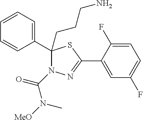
C1=C(F)C(C2=NN(C(N([MeO])C)=O)C(CCCN)(C3=CC=CC=C3)S2)=CC(F)=C1
